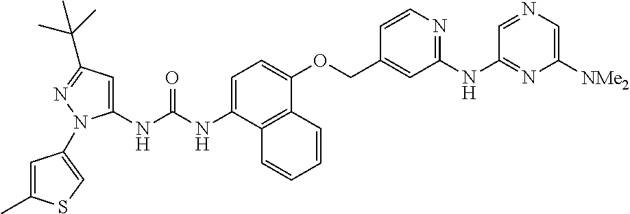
N(C1=CC=C(OCC2=CC(NC3=NC([NMe2])=CN=C3)=NC=C2)C2=C1C=CC=C2)C(=O)NC1=CC(C(C)(C)C)=NN1C1=CSC(C)=C1
